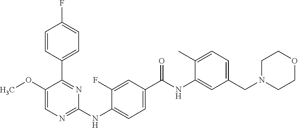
C1(C2=NC(NC3=CC=C(C(NC4=CC(CN5CCOCC5)=CC=C4C)=O)C=C3F)=NC=C2OC)=CC=C(F)C=C1
